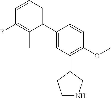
C1(C2=CC(C3CCNC3)=C(OC)C=C2)=CC=CC(F)=C1C
